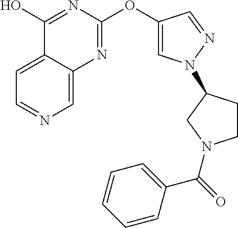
C1=C2C(=CN=C1)N=C(OC1=CN(C3CCN(C(=O)C4=CC=CC=C4)C3)N=C1)N=C2O
